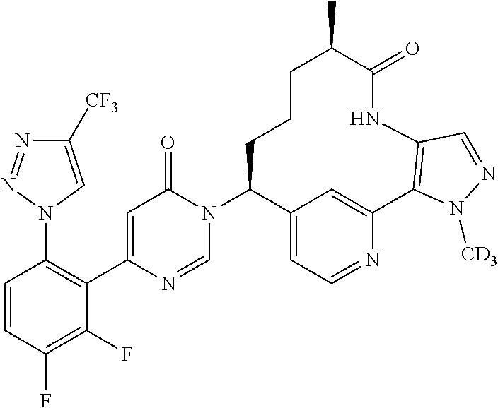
C1=CC(F)=C(F)C(C2=CC(=O)N(C3C4=CC=NC(=C4)C4=C(NC(=O)C(C)CCC3)C=NN4[CD3])C=N2)=C1N1C=C([CF3])N=N1
